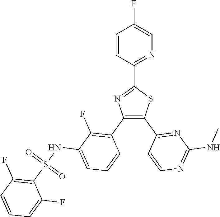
N1=C(C2=NC(C3=C(F)C(NS(C4=C(F)C=CC=C4F)(=O)=O)=CC=C3)=C(C3=NC(NC)=NC=C3)S2)C=CC(F)=C1
